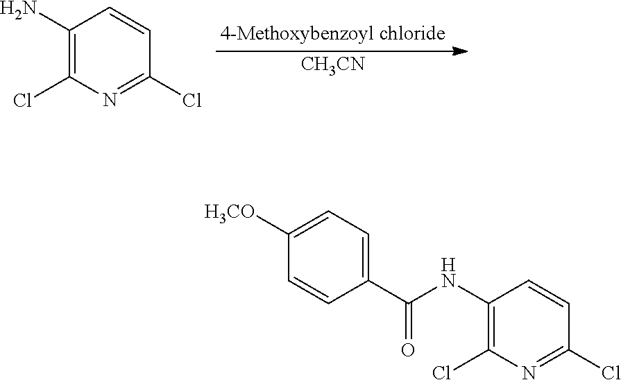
[CH3CN].C1(N)=C(Cl)N=C(Cl)C=C1.C1(NC(C2=CC=C([H3CO])C=C2)=O)=C(Cl)N=C(Cl)C=C1
